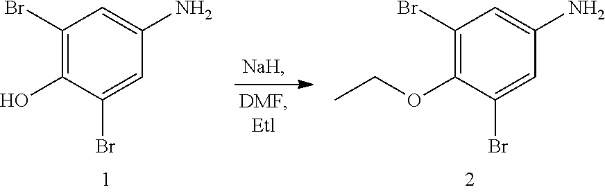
C1(Br)=C(O)C(Br)=CC(N)=C1.C1(Br)=C(OCC)C(Br)=CC(N)=C1
